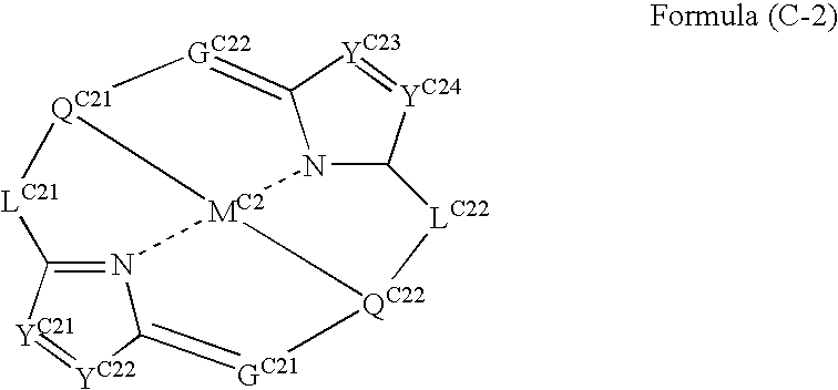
C12=N3C(=[GC21][QC22]4[MC2]35N3C([LC22]4)[YC24]=[YC23]C3=[GC22][QC21]5[LC21]1)[YC22]=[YC21]2
